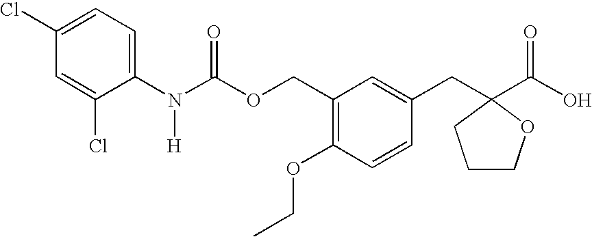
C1(Cl)=CC=C(N(C(OCC2=C(OCC)C=CC(CC3(C(O)=O)OCCC3)=C2)=O)[H])C(Cl)=C1
